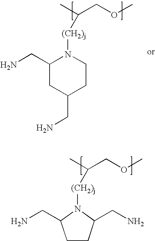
C1(CN)CC(CN)CCN1[(CH2)j]C(COC)C.C1CC(CN)N([(CH2)j]C(C)COC)C1CN
